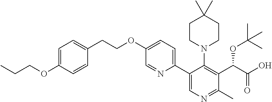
C1CN(C2=C(C(C(O)=O)OC(C)(C)C)C(C)=NC=C2C2=CC=C(OCCC3=CC=C(OCCC)C=C3)C=N2)CCC1(C)C
